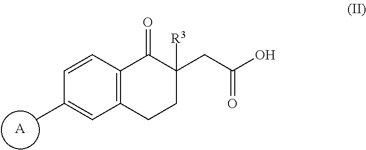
C12=C(C=CC(C)=C1)C(=O)C(CC(O)=O)([R3])CC2.[A]
